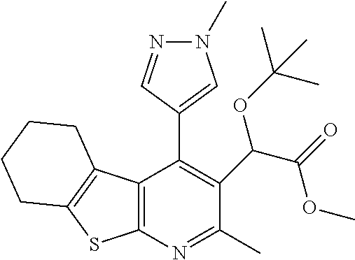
C12=C(N=C(C)C(C(C(=O)OC)OC(C)(C)C)=C1C1=CN(C)N=C1)SC1=C2CCCC1
